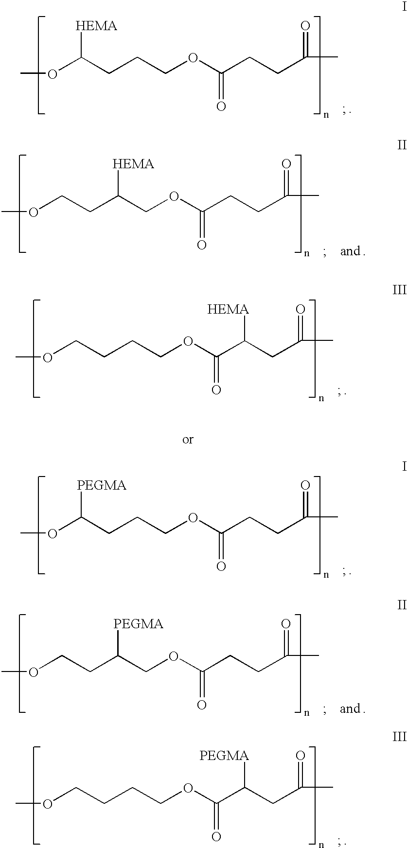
O(C(CCCOC(CCC(C)=O)=O)[HEMA])C.O(CCC(COC(CCC(C)=O)=O)[HEMA])C.O(CCCCOC(C(CC(C)=O)[HEMA])=O)C.O(C(CCCOC(CCC(C)=O)=O)[PEGMA])C.O(CCC(COC(CCC(C)=O)=O)[PEGMA])C.O(CCCCOC(C(CC(C)=O)[PEGMA])=O)C
